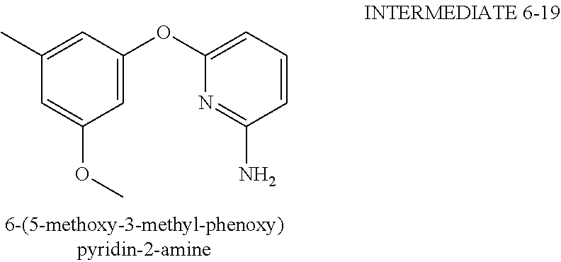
C1=C(OC)C=C(OC2=CC=CC(N)=N2)C=C1C
